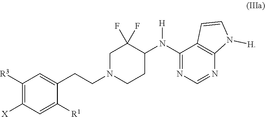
C1([R3])=C([X])C=C([R1])C(CCN2CCC(N(C3=NC=NC4=C3C=CN4[H])[H])C(F)(F)C2)=C1
